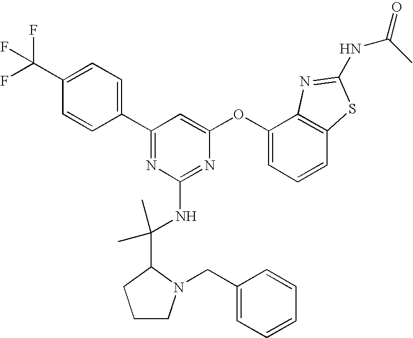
C1(C(F)(F)F)=CC=C(C2=NC(NC(C3CCCN3CC3=CC=CC=C3)(C)C)=NC(OC3=CC=CC4=C3N=C(NC(C)=O)S4)=C2)C=C1
